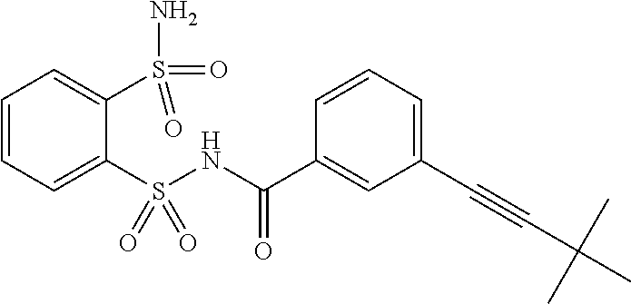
C1=CC=C(S(NC(C2=CC(C#CC(C)(C)C)=CC=C2)=O)(=O)=O)C(S(=O)(=O)N)=C1
